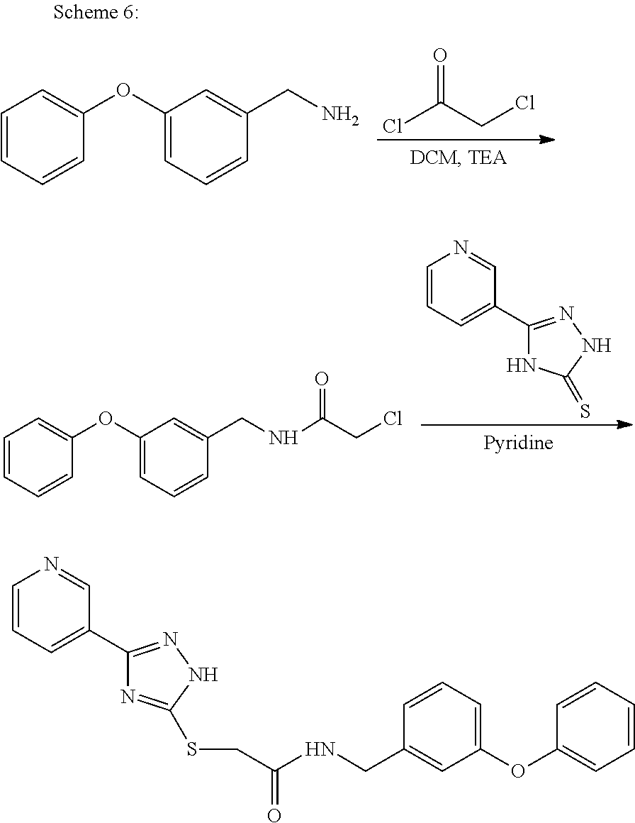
C1=CC=CC(OC2=CC=CC(CNC(CCl)=O)=C2)=C1.C1=CC=C(C2=NNC(=S)N2)C=N1.C1=CC=CC(OC2=CC=CC(CN)=C2)=C1.ClC(CCl)=O.C1=CC=C(C2=NNC(SCC(NCC3=CC(OC4=CC=CC=C4)=CC=C3)=O)=N2)C=N1
